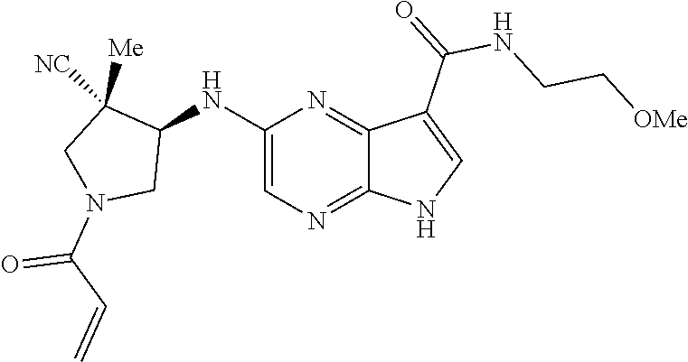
C1(NC2C([NC])([Me])CN(C(C=C)=O)C2)=CN=C2C(=N1)C(C(NCC[OMe])=O)=CN2
